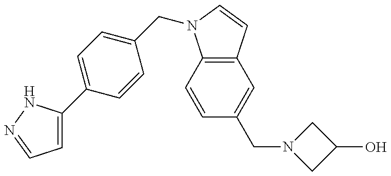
C1=C(C2=CC=C(CN3C4=C(C=C3)C=C(CN3CC(O)C3)C=C4)C=C2)NN=C1
